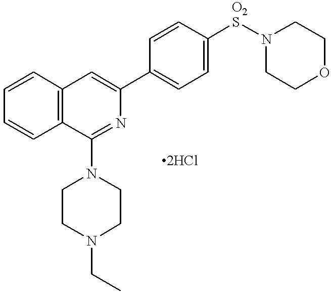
C1=CC2=C(C=C1)C=C(C1=CC=C([O2S]N3CCOCC3)C=C1)N=C2N1CCN(CC)CC1
